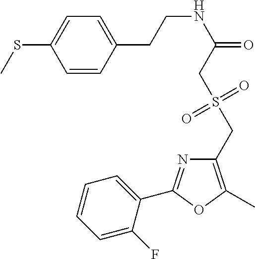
C1=CC(CCNC(=O)CS(CC2=C(C)OC(C3=CC=CC=C3F)=N2)(=O)=O)=CC=C1SC
